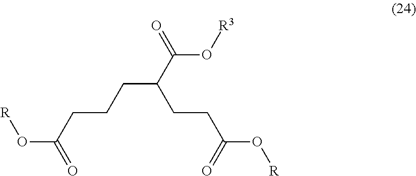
[R]OC(=O)CCCC(C(O[R3])=O)CCC(O[R])=O
